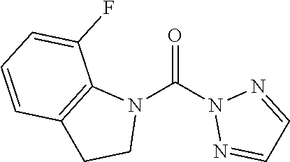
O=C(N1N=CC=N1)N1C2=C(CC1)C=CC=C2F
